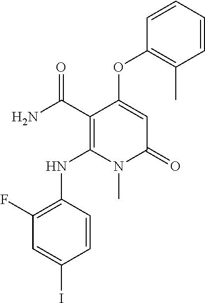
C1(F)=C(NC2=C(C(N)=O)C(OC3=C(C)C=CC=C3)=CC(=O)N2C)C=CC(I)=C1
